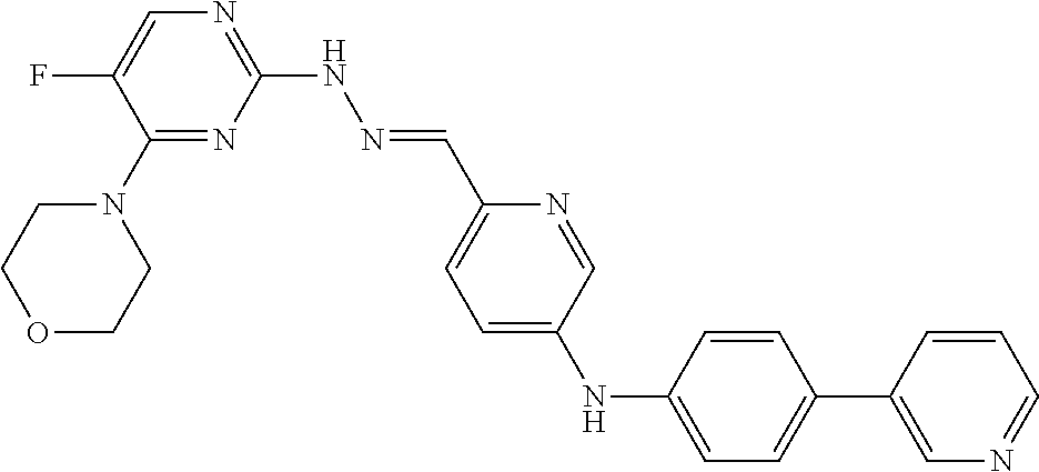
C1(N2CCOCC2)=NC(NN=CC2=CC=C(NC3=CC=C(C4=CN=CC=C4)C=C3)C=N2)=NC=C1F
